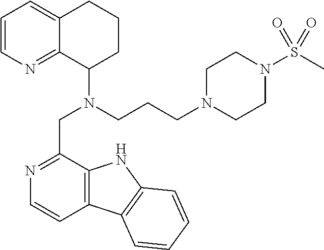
C1=CN=C2C(=C1)CCCC2N(CCCN1CCN(S(C)(=O)=O)CC1)CC1=NC=CC2=C1NC1=C2C=CC=C1
